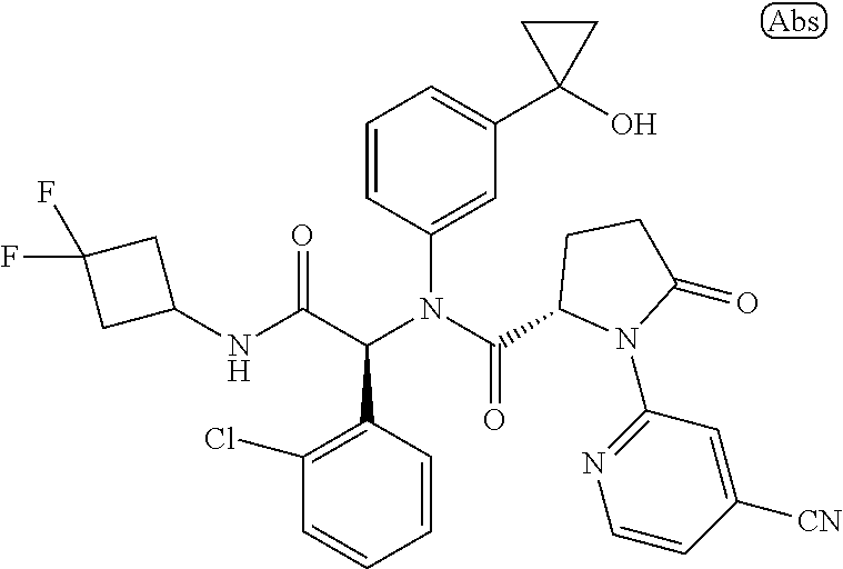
C1=CC(C(C(NC2CC(F)(F)C2)=O)N(C(=O)C2N(C3=NC=CC([CN])=C3)C(=O)CC2)C2=CC(C3(O)CC3)=CC=C2)=C(Cl)C=C1
